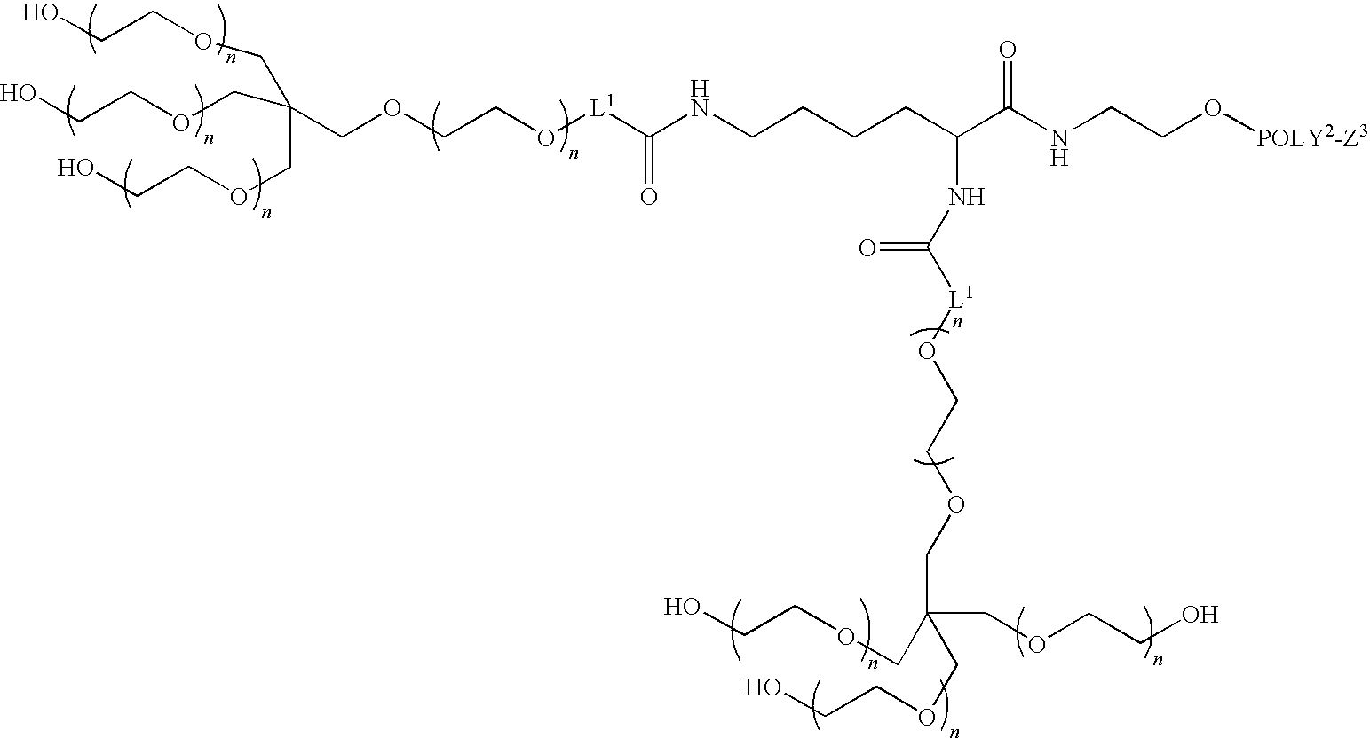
C(OCCO[L1]C(NCCCCC(C(NCCO[POLY2-Z3])=O)NC([L1]OCCOCC(COCCO)(COCCO)COCCO)=O)=O)C(COCCO)(COCCO)COCCO
